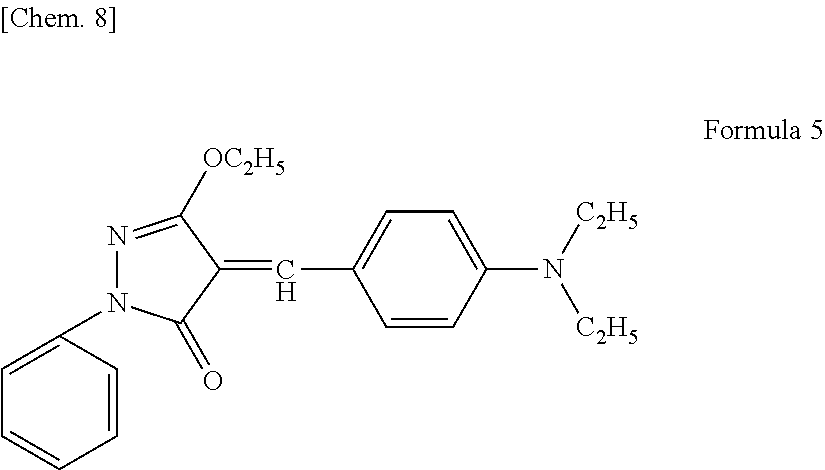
C1=CC(N2N=C([OC2H5])C(=CC3=CC=C(N([C2H5])[C2H5])C=C3)C2=O)=CC=C1
